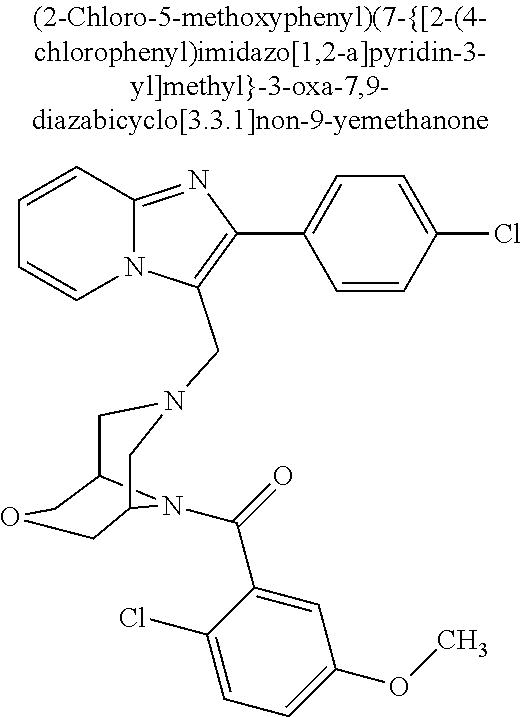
N12C(=NC(C3=CC=C(Cl)C=C3)=C1CN1CC3N(C(=O)C4=CC(OC)=CC=C4Cl)C(C1)COC3)C=CC=C2
